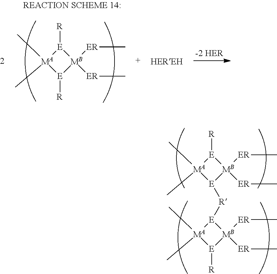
[R][E]1[MA](C)(C)[E]([R])[MB]1([ER]C)[ER]C.[R][E]1[MA](C)(C)[E]([R][E]2[MA](C)(C)[E]([R])[MB]2([ER]C)[ER]C)[MB]1([ER]C)[ER]C
